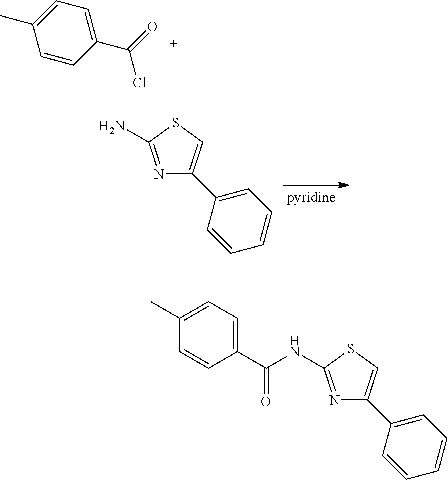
C1(C(=O)Cl)=CC=C(C)C=C1.N1=C(N)SC=C1C1=CC=CC=C1.N1=C(NC(C2=CC=C(C)C=C2)=O)SC=C1C1=CC=CC=C1
